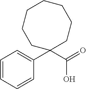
C1=CC=CC(C2(C(=O)O)CCCCCCC2)=C1
